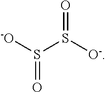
S(S([O-])=O)([-O])=O
